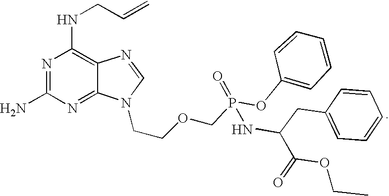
N1=C(N)N=C2C(=C1NCC=C)N=CN2CCOCP(=O)(OC1=CC=CC=C1)NC(C(=O)OCC)CC1=CC=CC=C1
